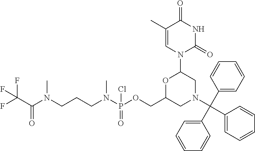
C1(C(C2=CC=CC=C2)(N2CC(N3C(=O)NC(=O)C(C)=C3)OC(COP(N(CCCN(C(C(F)(F)F)=O)C)C)(=O)Cl)C2)C2=CC=CC=C2)=CC=CC=C1
